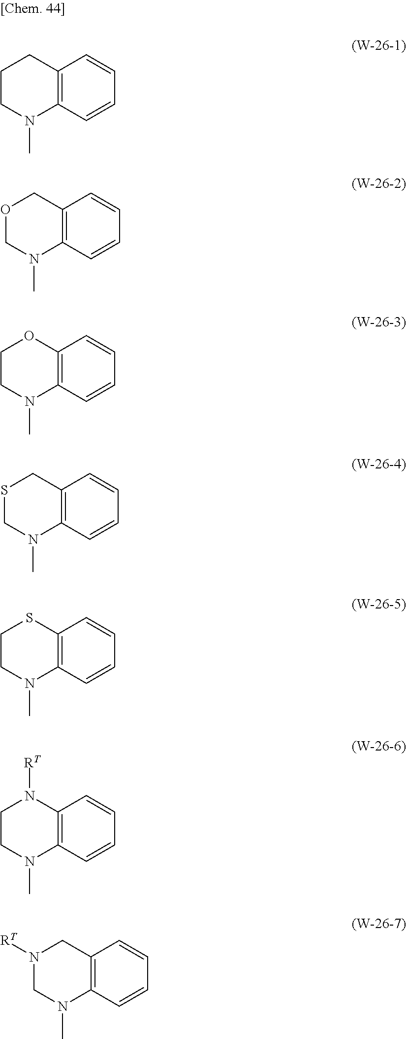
C1CN(C)C2=C(C1)C=CC=C2.O1CN(C)C2=C(C1)C=CC=C2.C1CN(C)C2=C(O1)C=CC=C2.S1CN(C)C2=C(C1)C=CC=C2.C1CN(C)C2=C(S1)C=CC=C2.C1CN(C)C2=C(N1[RT])C=CC=C2.N1([RT])CN(C)C2=C(C1)C=CC=C2
